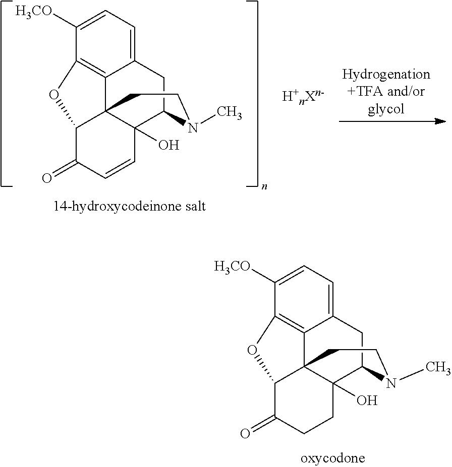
C12=CC=C([H3CO])C3=C1C14C(O)(C(C2)N(C)CC1)CCC(=O)C4O3.C12=CC=C([H3CO])C3=C1C14C(O)(C(C2)N(C)CC1)C=CC(=O)C4O3
